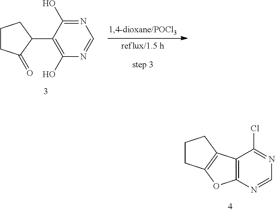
C1(C2CCCC2=O)=C(O)N=CN=C1O.C12=C(N=CN=C1Cl)OC1=C2CCC1
